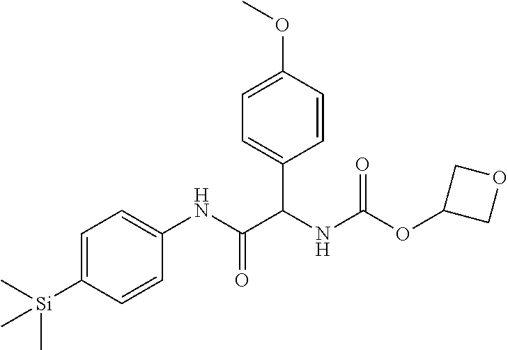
O(C(NC(C(NC1=CC=C([Si](C)(C)C)C=C1)=O)C1=CC=C(OC)C=C1)=O)C1COC1
